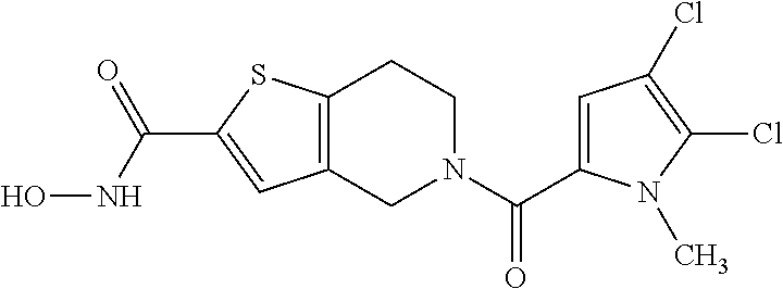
C12=C(CN(C(C3=CC(Cl)=C(Cl)N3C)=O)CC1)C=C(C(NO)=O)S2
